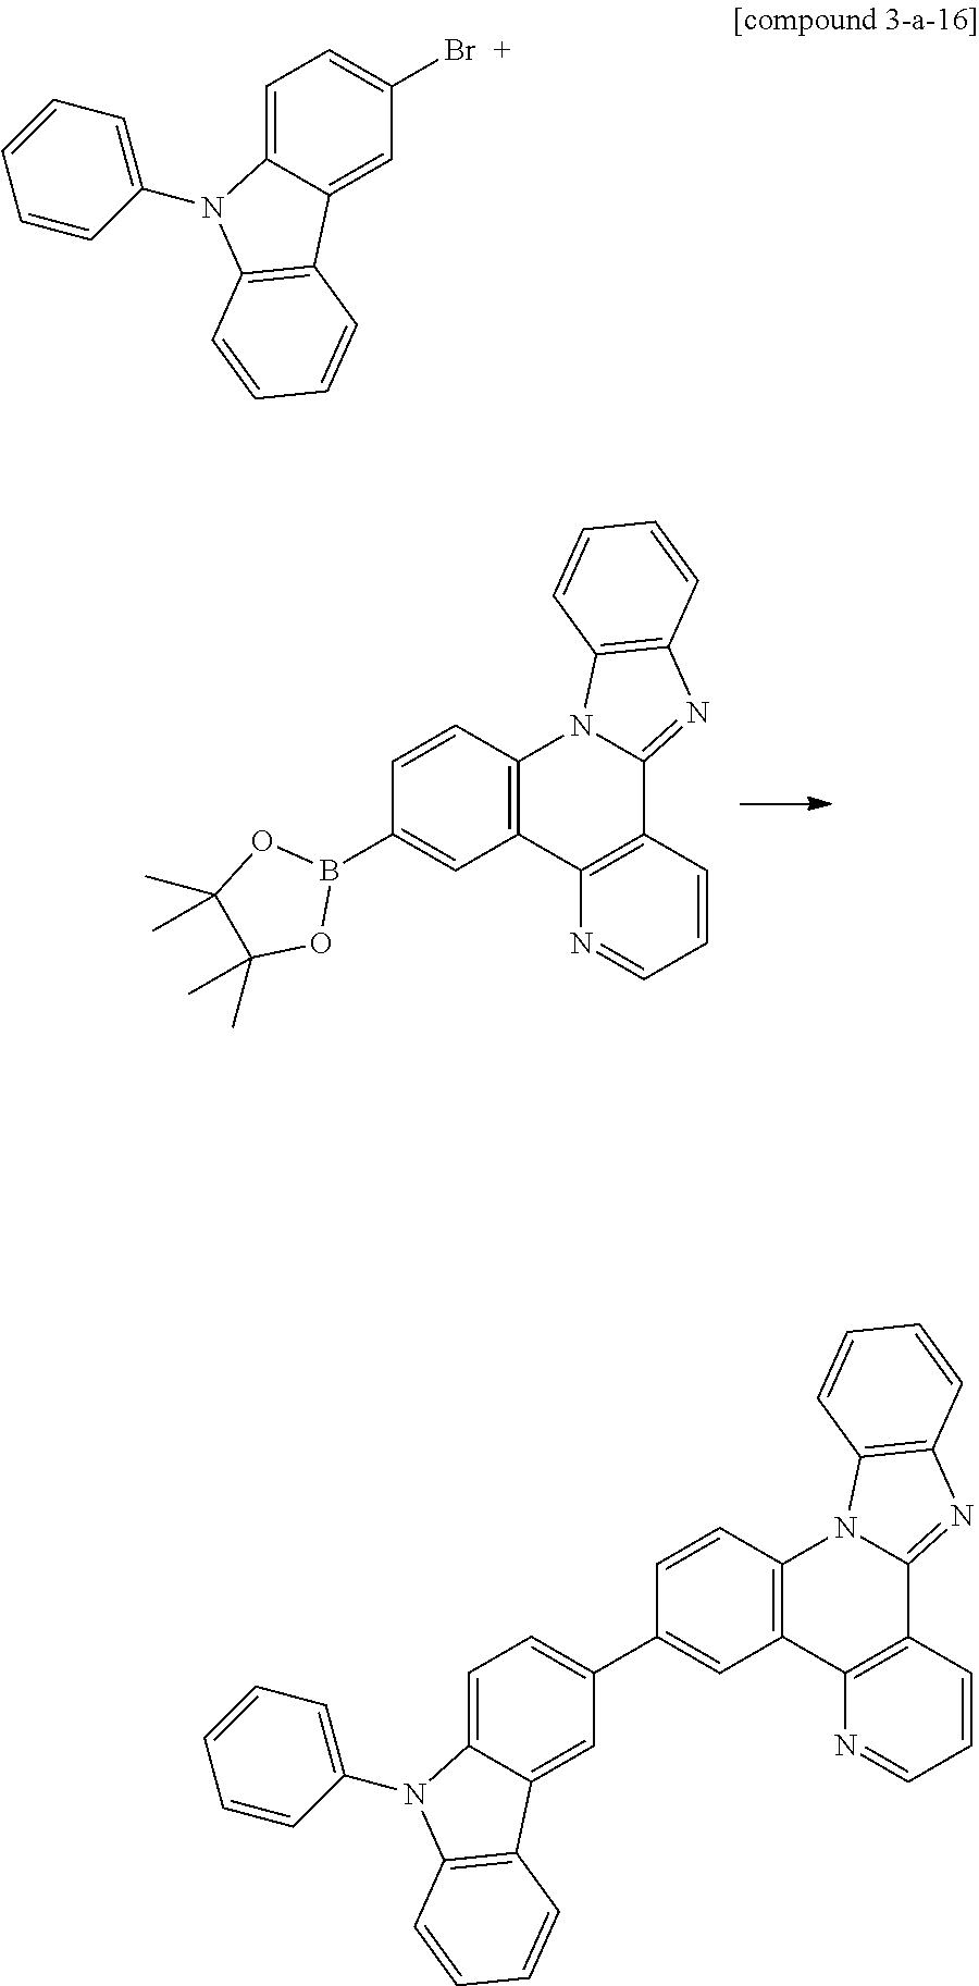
C12=C(C=CC(B3OC(C)(C)C(C)(C)O3)=C1)N1C(=NC3=C1C=CC=C3)C1=C2N=CC=C1.C1=C2C(=CC(Br)=C1)C1=C(N2C2=CC=CC=C2)C=CC=C1.C1=C2C(=CC(C3=CC4=C(C=C3)N3C(=NC5=C3C=CC=C5)C3=C4N=CC=C3)=C1)C1=C(N2C2=CC=CC=C2)C=CC=C1
